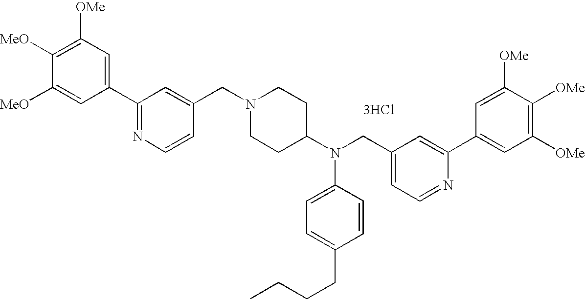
C1(C2=NC=CC(CN3CCC(N(CC4=CC=NC(C5=CC([OMe])=C([OMe])C([OMe])=C5)=C4)C4=CC=C(CCCC)C=C4)CC3)=C2)=CC([OMe])=C([MeO])C([MeO])=C1.[3HCl]
